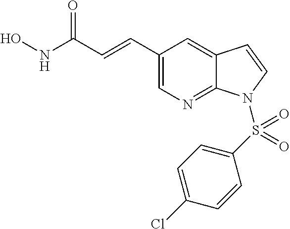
N(C(C=CC1=CN=C2C(=C1)C=CN2S(C1=CC=C(Cl)C=C1)(=O)=O)=O)O
